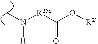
CN([R25a]C(=O)O[R21])[H]
